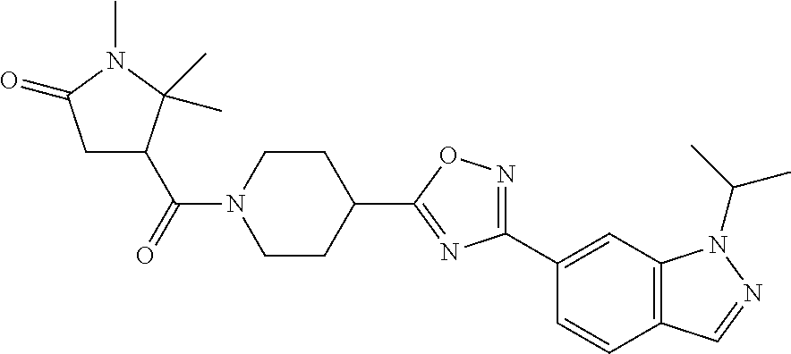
C(N1CCC(C2=NC(C3=CC4=C(C=C3)C=NN4C(C)C)=NO2)CC1)(C1CC(=O)N(C)C1(C)C)=O
